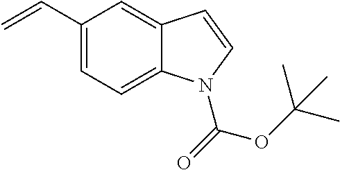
C1(C=C)=CC=C2C(=C1)C=CN2C(=O)OC(C)(C)C
